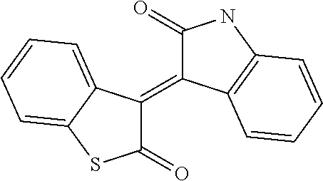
C1(=C2C(=O)NC3=C2C=CC=C3)C(=O)SC2=CC=CC=C12
